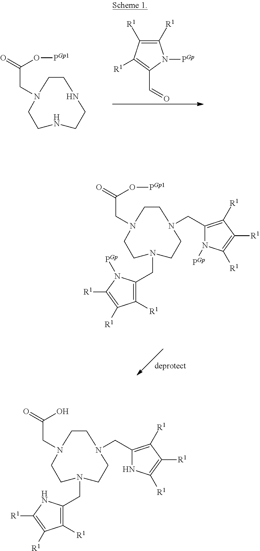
C1([R1])=C([R1])C([R1])=C(C=O)N1[PGp].C(CN1CCNCCNCC1)(=O)O[PGp1].C(CN1CCN(CC2=C([R1])C([R1])=C([R1])N2[PGp])CCN(CC2=C([R1])C([R1])=C([R1])N2[PGp])CC1)(=O)O[PGp1].C(CN1CCN(CC2=C([R1])C([R1])=C([R1])N2)CCN(CC2=C([R1])C([R1])=C([R1])N2)CC1)(=O)O
